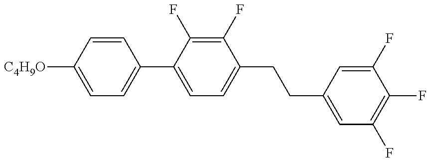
C1=C([C4H9O])C=CC(C2=CC=C(CCC3=CC(F)=C(F)C(F)=C3)C(F)=C2F)=C1
